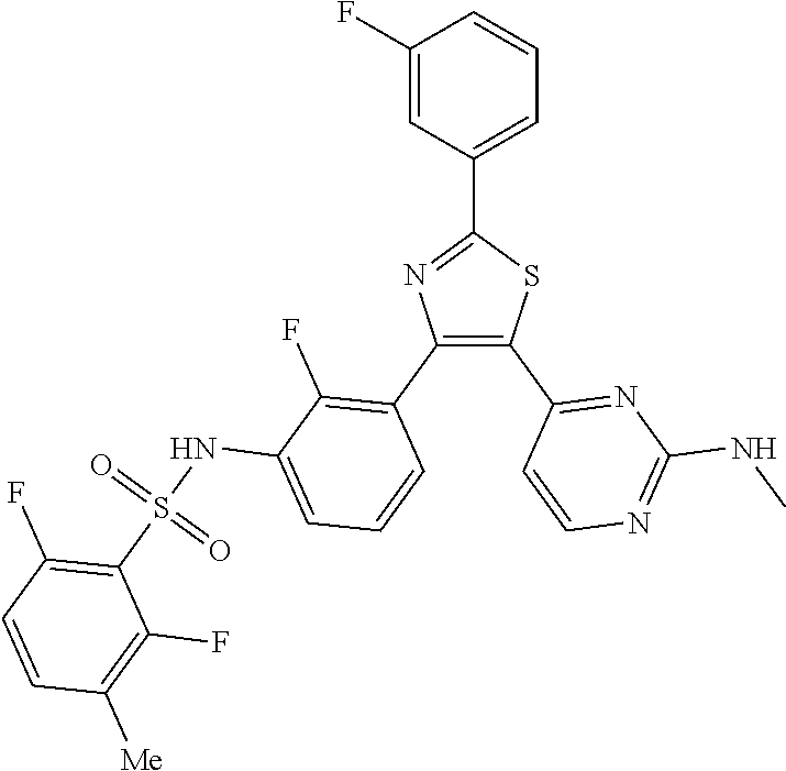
C1=C(C2=NC(C3=C(F)C(NS(C4=C(F)C=CC([Me])=C4F)(=O)=O)=CC=C3)=C(C3=NC(NC)=NC=C3)S2)C=C(F)C=C1
